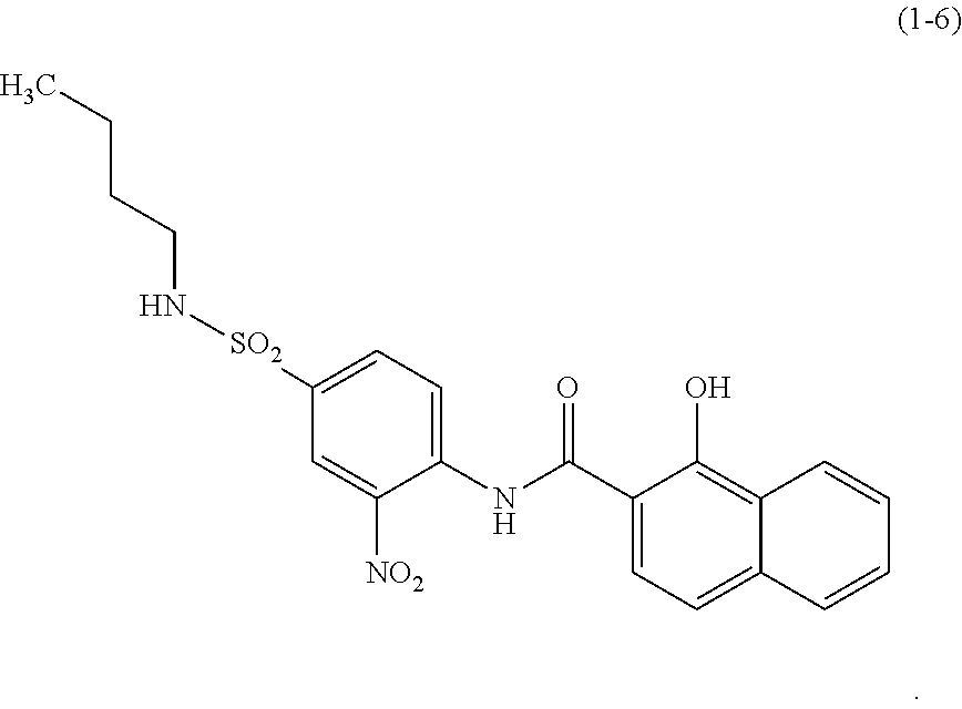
C1(C(NC2=CC=C([SO2]NCCCC)C=C2[NO2])=O)=CC=C2C(=C1O)C=CC=C2
